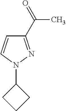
C1=CN(C2CCC2)N=C1C(=O)C
